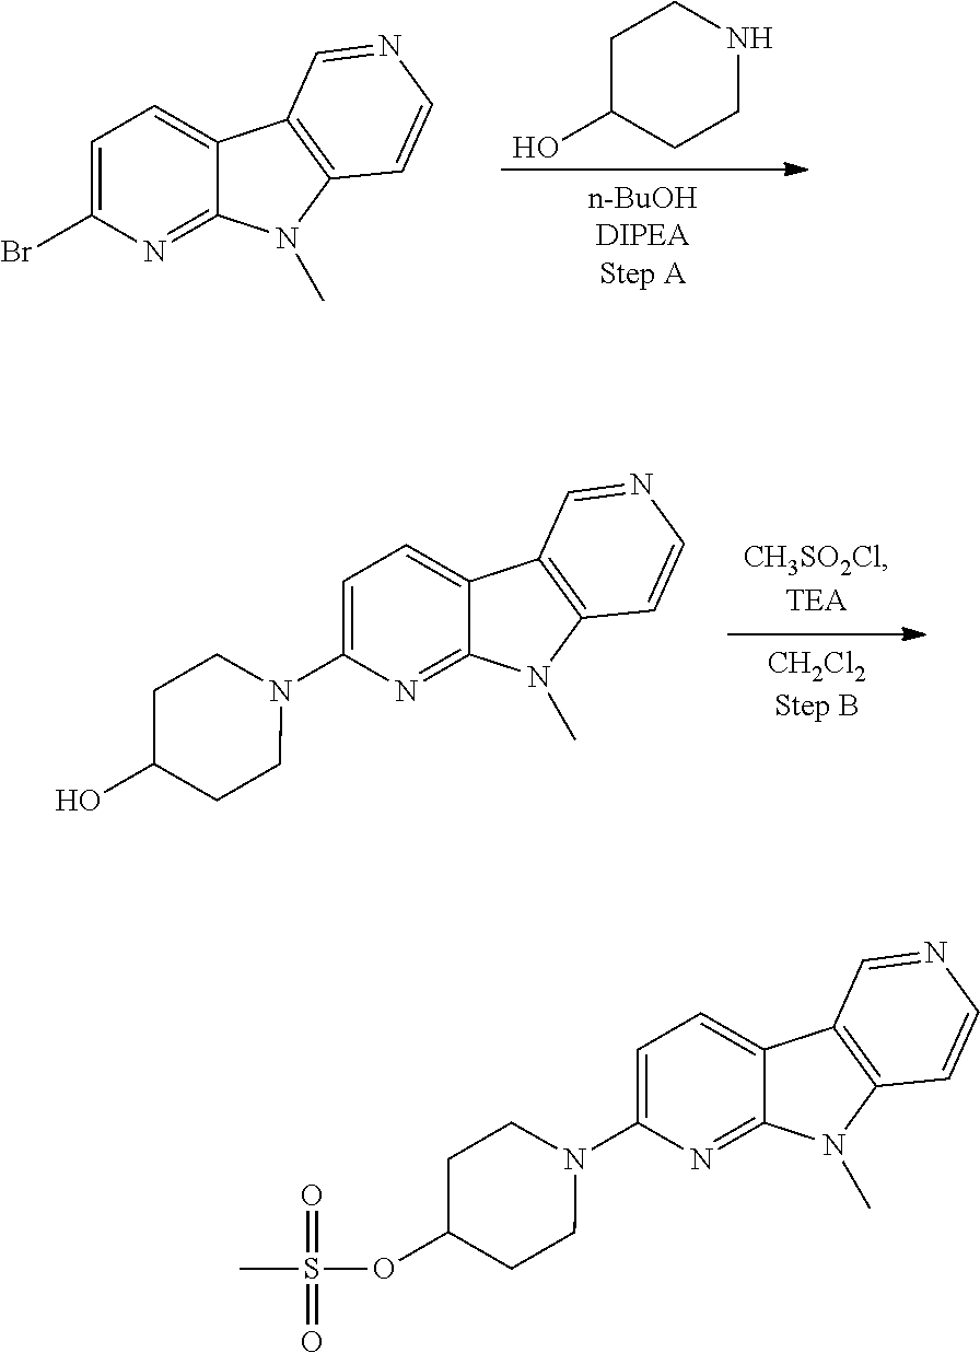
BrC1=CC=C2C(=N1)N(C)C1=C2C=NC=C1.C1C(O)CCNC1.N1(C2=CC=C3C(=N2)N(C)C2=C3C=NC=C2)CCC(O)CC1.N1(C2=CC=C3C(=N2)N(C)C2=C3C=NC=C2)CCC(OS(C)(=O)=O)CC1
